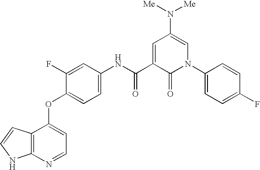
N(C(C1=CC(N([Me])[Me])=CN(C2=CC=C(F)C=C2)C1=O)=O)C1=CC=C(OC2=CC=NC3=C2C=CN3)C(F)=C1
